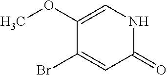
N1C=C(OC)C(Br)=CC1=O
